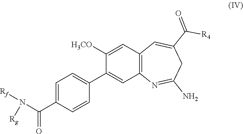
C1([H3CO])=CC2=C(C=C1C1=CC=C(C(N([Rf])[Rg])=O)C=C1)N=C(N)CC(C(=O)[R4])=C2
